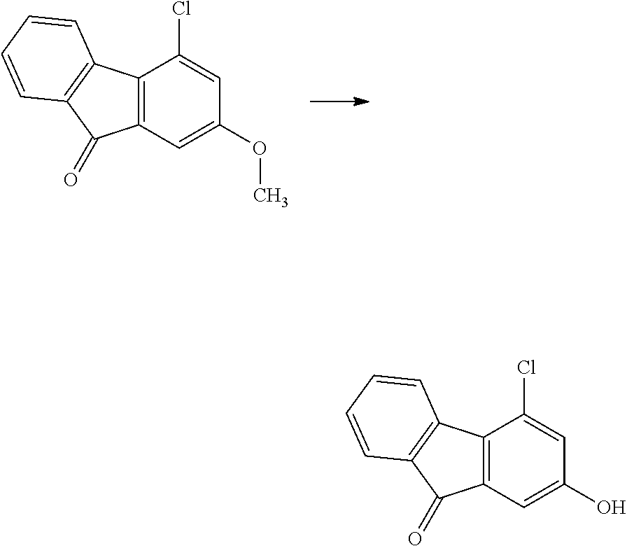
C12=C(C=C(OC)C=C1Cl)C(=O)C1=C2C=CC=C1.C12=C(C=C(O)C=C1Cl)C(=O)C1=C2C=CC=C1
